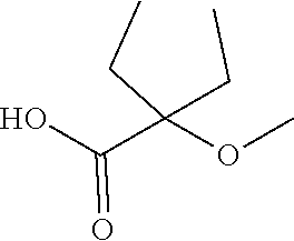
OC(=O)C(OC)(CC)CC
